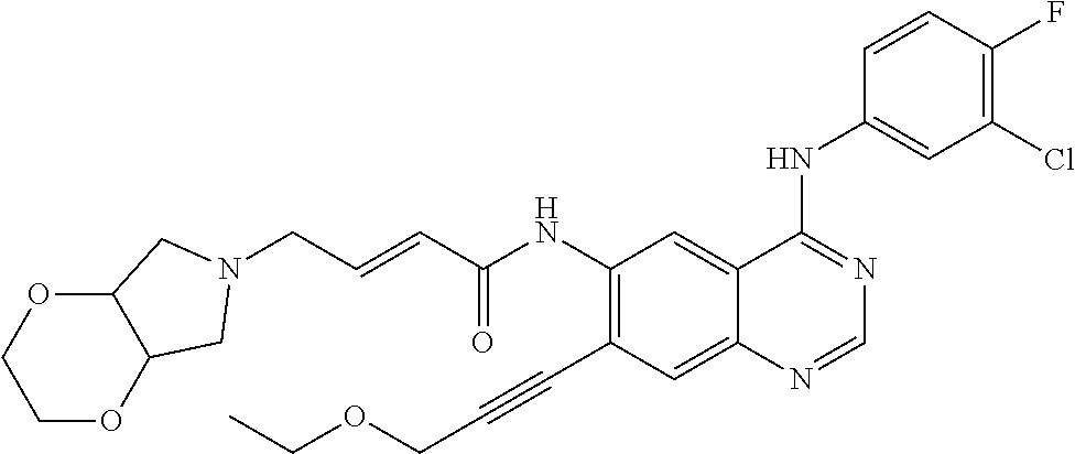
C(NC1=C(C#CCOCC)C=C2C(=C1)C(NC1=CC(Cl)=C(F)C=C1)=NC=N2)(=O)C=CCN1CC2OCCOC2C1
